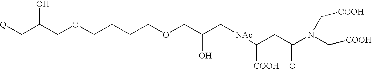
[Q]CC(COCCCCOCC(C[NAc]C(CC(N(C[COOH])C[COOH])=O)[COOH])O)O
